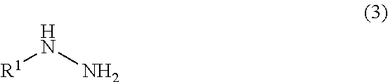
[R1]NN
